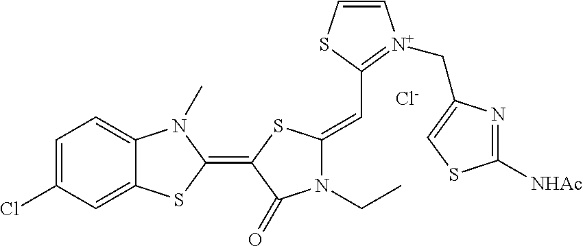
[Cl-].C1=C(Cl)C=C2C(=C1)N(C)C(=C1C(=O)N(CC)C(=CC3=[N+](CC4=CSC([NHAc])=N4)C=CS3)S1)S2
